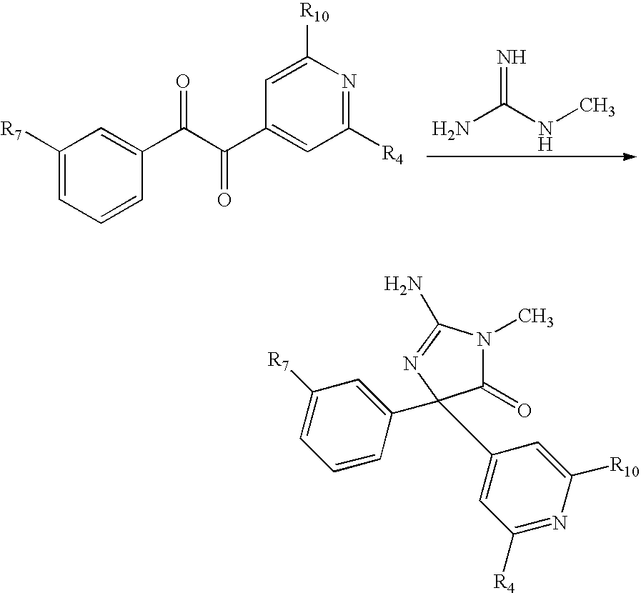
C1([R7])=CC=CC(C(C(C2=CC([R4])=NC([R10])=C2)=O)=O)=C1.NC(NC)=N.C1(=O)N(C)C(N)=NC1(C1=CC([R7])=CC=C1)C1=CC([R4])=NC([R10])=C1
